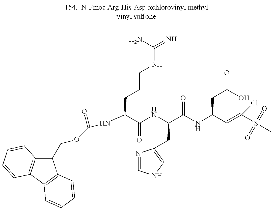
C1(COC(=O)NC(C(=O)NC(CC2=CNC=N2)C(=O)NC(CC(O)=O)C=C(S(=O)(=O)C)Cl)CCCNC(N)=N)C2=C(C3=C1C=CC=C3)C=CC=C2
